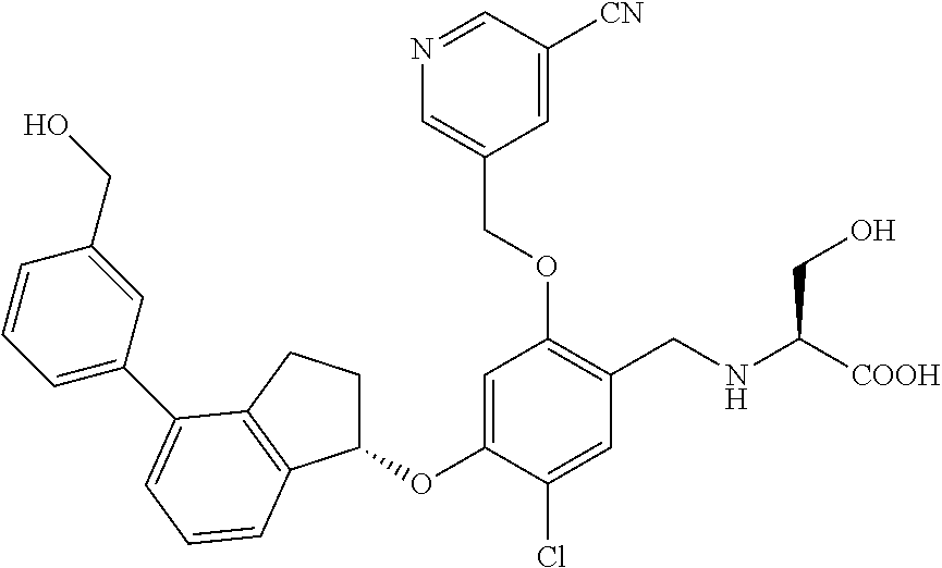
C1(OC2=CC(OCC3=CN=CC([CN])=C3)=C(CNC([COOH])CO)C=C2Cl)CCC2=C1C=CC=C2C1=CC=CC(CO)=C1
